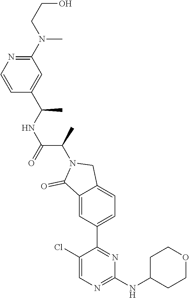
C1(N(C)CCO)=NC=CC(C(C)NC(C(C)N2C(=O)C3=CC(C4=NC(NC5CCOCC5)=NC=C4Cl)=CC=C3C2)=O)=C1
